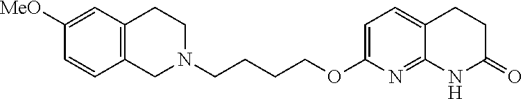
C1N(CCCCOC2=CC=C3C(=N2)NC(=O)CC3)CCC2=C1C=CC([MeO])=C2
